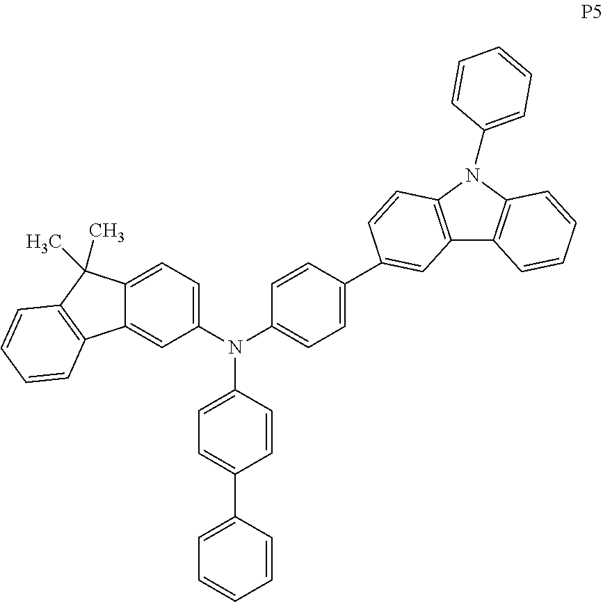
N(C1=CC=C(C2=CC=CC=C2)C=C1)(C1=CC=C2C(=C1)C1=C(C2(C)C)C=CC=C1)C1=CC=C(C2=CC3=C(C=C2)N(C2=CC=CC=C2)C2=C3C=CC=C2)C=C1
